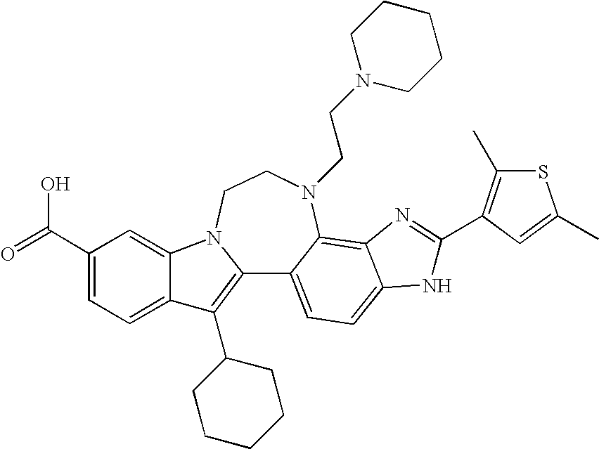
C12=C(C3CCCCC3)C3=CC=C(C(=O)O)C=C3N1CCN(CCN1CCCCC1)C1=C3C(=CC=C21)NC(C1=C(C)SC(C)=C1)=N3
